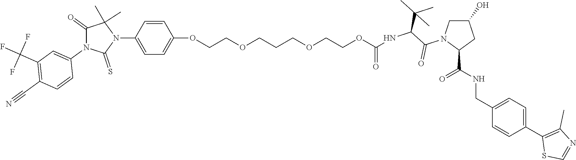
C1=C(N2C(C)(C)C(=O)N(C3=CC(C(F)(F)F)=C(C#N)C=C3)C2=S)C=CC(OCCOCCCOCCOC(=O)NC(C(N2C(C(NCC3=CC=C(C4=C(C)N=CS4)C=C3)=O)CC(O)C2)=O)C(C)(C)C)=C1
